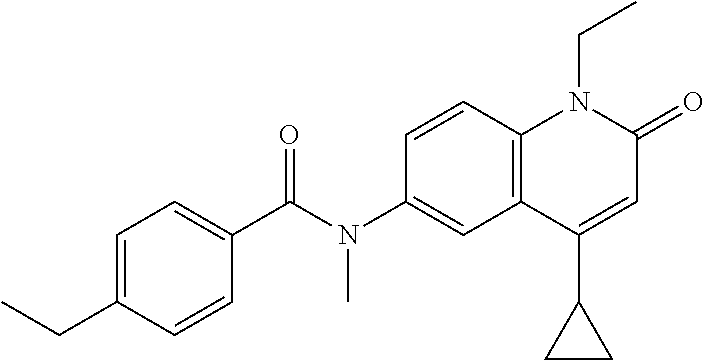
N(C1=CC2=C(C=C1)N(CC)C(=O)C=C2C1CC1)(C(C1=CC=C(CC)C=C1)=O)C
